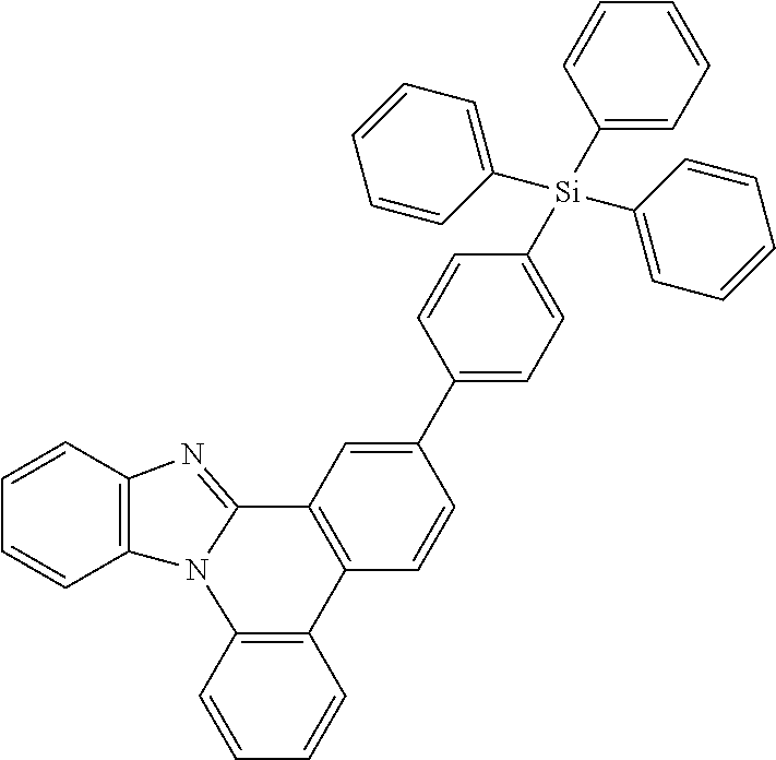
C1=CC2=C(C=C1)N1C(=NC3=C1C=CC=C3)C1=C2C=CC(C2=CC=C([Si](C3=CC=CC=C3)(C3=CC=CC=C3)C3=CC=CC=C3)C=C2)=C1
